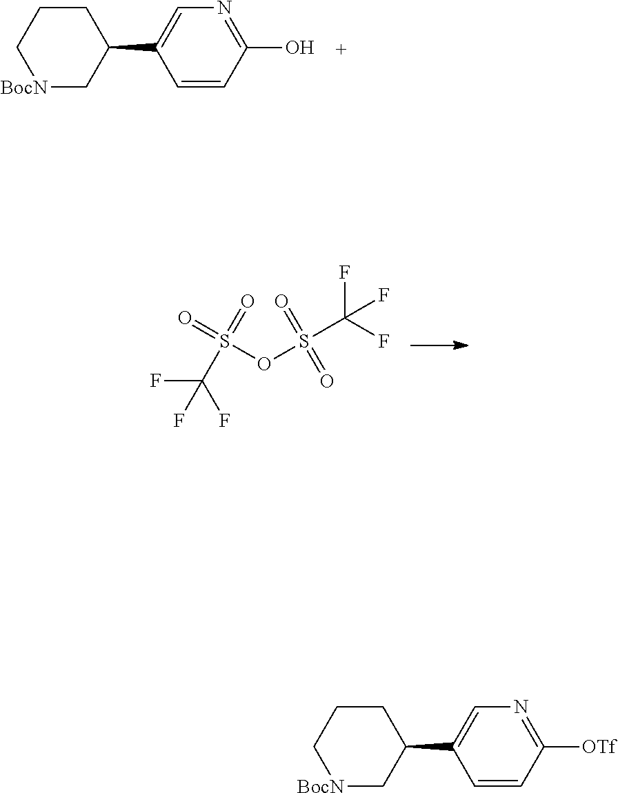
C1=CC(O)=NC=C1C1CCC[BocN]C1.S(OS(C(F)(F)F)(=O)=O)(=O)(=O)C(F)(F)F.C1=CC([OTf])=NC=C1C1CCC[BocN]C1
